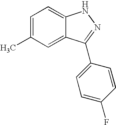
CC1=CC=C2C(=C1)C(C1=CC=C(F)C=C1)=NN2
